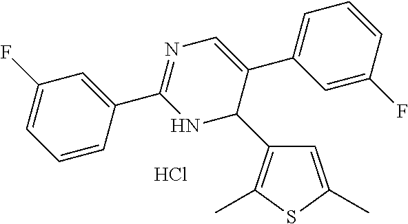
C1=C(C)SC(C)=C1C1C(C2=CC=CC(F)=C2)=CN=C(C2=CC(F)=CC=C2)N1.Cl
